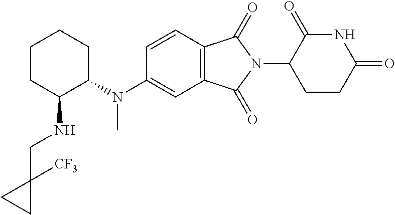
C1CC(NCC2([CF3])CC2)C(N(C2=CC3=C(C=C2)C(=O)N(C2CCC(=O)NC2=O)C3=O)C)CC1
